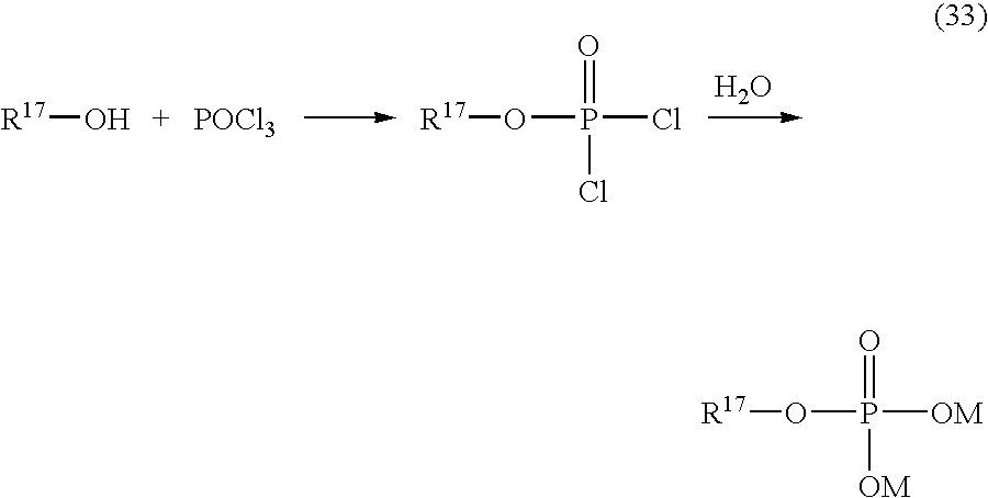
O.[R17]O.[POCl3].[R17]OP(Cl)(=O)Cl.[R17]OP([OM])(=O)[OM]
